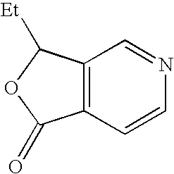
C12=C(C=CN=C1)C(=O)OC2[Et]
